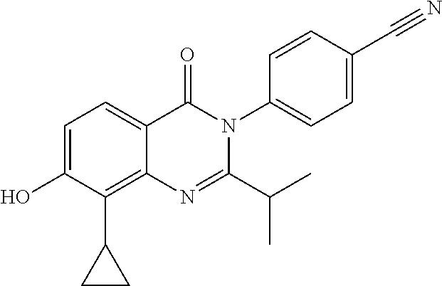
C1=C(O)C(C2CC2)=C2C(=C1)C(=O)N(C1=CC=C(C#N)C=C1)C(C(C)C)=N2
